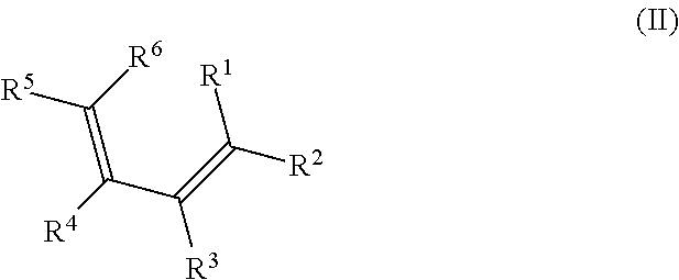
C(=C([R4])C(=C([R2])[R1])[R3])([R6])[R5]
